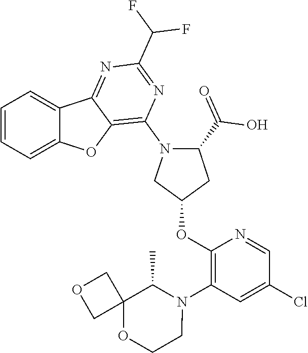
C1=CC=C2C(=C1)C1=NC(C(F)F)=NC(N3C(C(=O)O)CC(OC4=C(N5C(C)C6(OCC5)COC6)C=C(Cl)C=N4)C3)=C1O2
